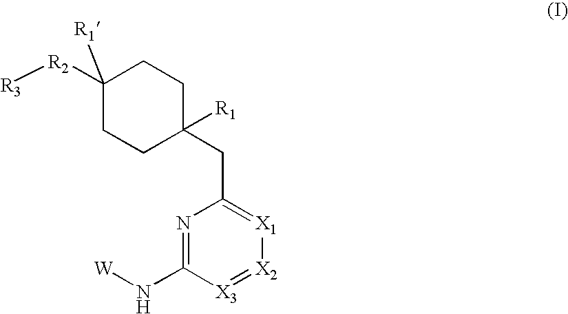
C1([R2][R3])([R1])CCC(CC2=[X1][X2]=[X3]C(N[W])=N2)([R1])CC1
